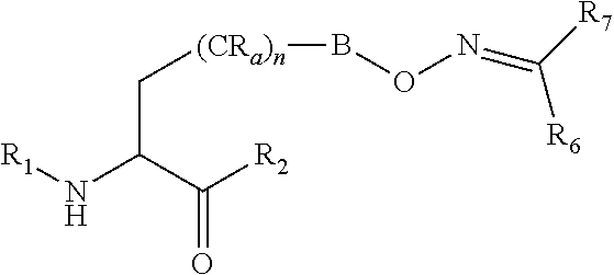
[(CRa)n](CC(N[R1])C([R2])=O)BON=C([R7])[R6]
